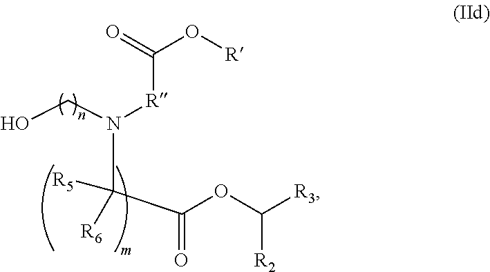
C(N([R]C(O[R])=O)CO)([R5])(C(OC([R3])[R2])=O)[R6]
